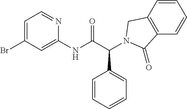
C1(NC(C(C2=CC=CC=C2)N2CC3=C(C=CC=C3)C2=O)=O)=CC(Br)=CC=N1
